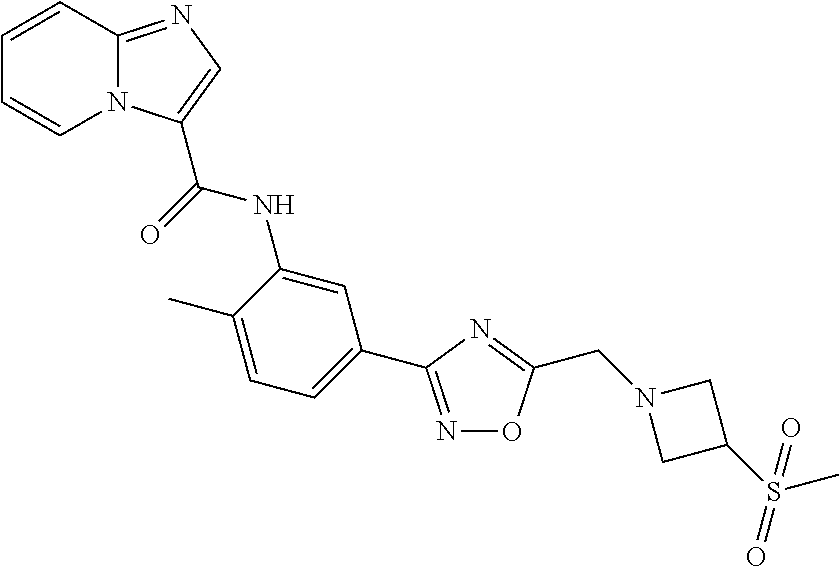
C1=CC2=NC=C(C(=O)NC3=CC(C4=NOC(CN5CC(S(=O)(C)=O)C5)=N4)=CC=C3C)N2C=C1
